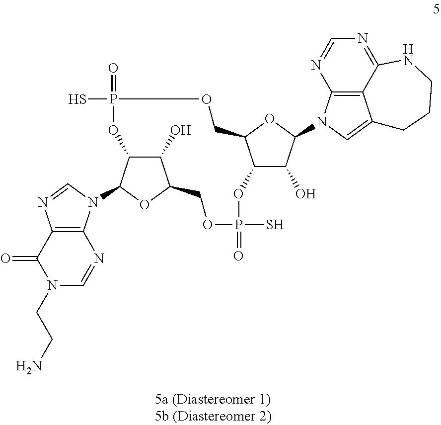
C1(=O)N(CCN)C=NC2=C1N=CN2C1C2C(O)C(O1)COP(S)(=O)OC1C(O)C(N3C4=C5C(=C3)CCCNC5=NC=N4)OC1COP(S)(=O)O2
